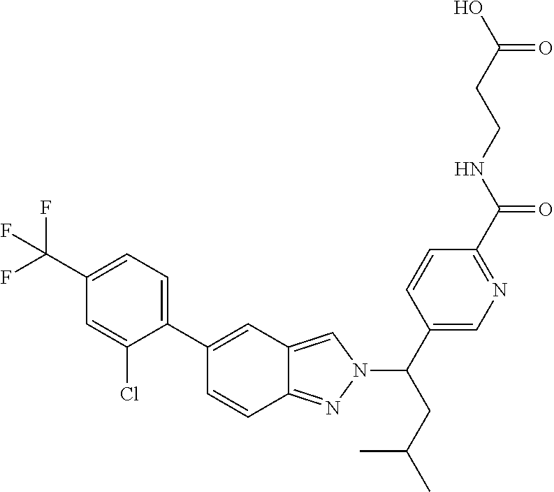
C1=CC2=NN(C(CC(C)C)C3=CN=C(C(NCCC(O)=O)=O)C=C3)C=C2C=C1C1=CC=C(C(F)(F)F)C=C1Cl
